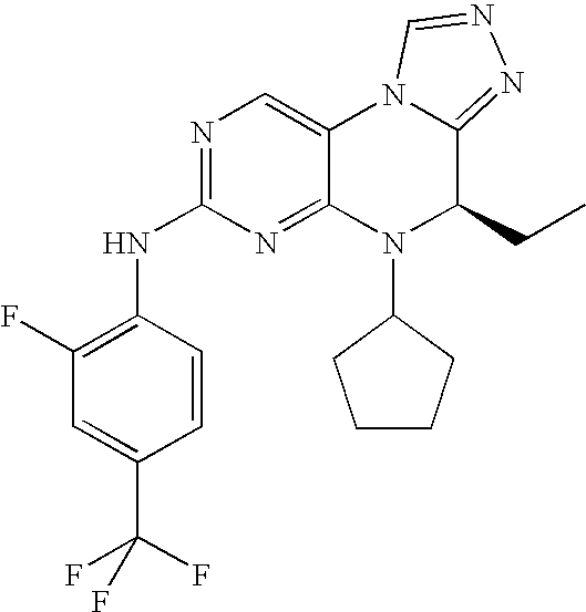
N1=C(NC2=C(F)C=C(C(F)(F)F)C=C2)N=C2C(=C1)N1C(=NN=C1)C(CC)N2C1CCCC1
